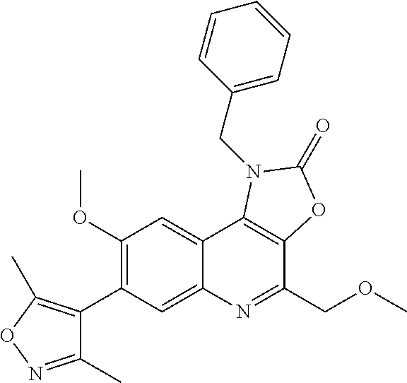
C1(C)=NOC(C)=C1C1=C(OC)C=C2C(=C1)N=C(COC)C1=C2N(CC2=CC=CC=C2)C(=O)O1
